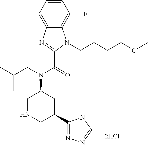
C1=C2C(=C(F)C=C1)N(CCCCOC)C(C(=O)N(CC(C)C)C1CNCC(C3=NN=CN3)C1)=N2
